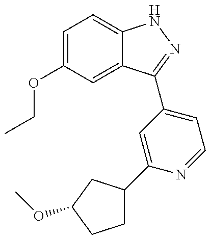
CCOC1=CC=C2C(=C1)C(C1=CC=NC(C3CCC(OC)C3)=C1)=NN2
